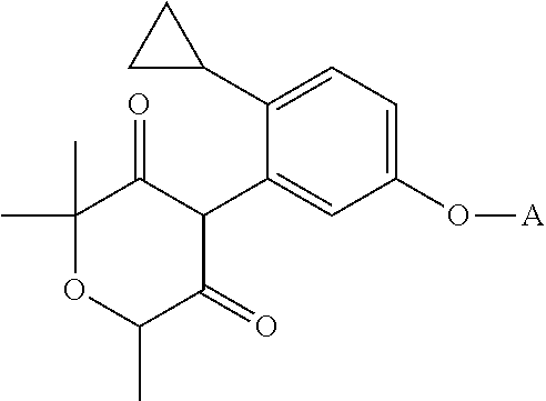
C1(C)(C)OC(C)C(=O)C(C2=CC(O[A])=CC=C2C2CC2)C1=O
